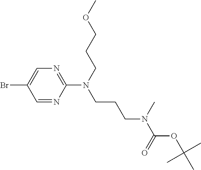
C1(N(CCCOC)CCCN(C(=O)OC(C)(C)C)C)=NC=C(Br)C=N1
